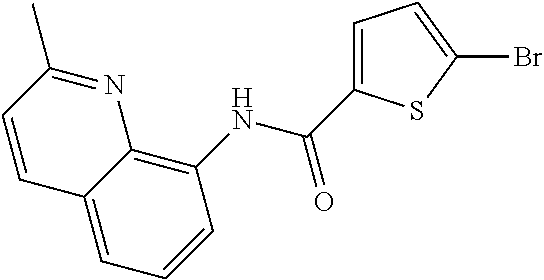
C1=C(C(NC2=C3C(=CC=C2)C=CC(C)=N3)=O)SC(Br)=C1
